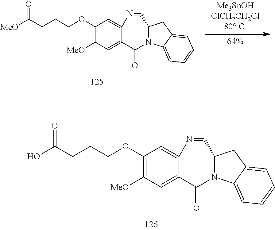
C1(OCCCC(O)=O)=C([MeO])C=C2C(=C1)N=CC1N(C2=O)C2=CC=CC=C2C1.C1(OCCCC([MeO])=O)=C([MeO])C=C2C(=C1)N=CC1N(C2=O)C2=CC=CC=C2C1
